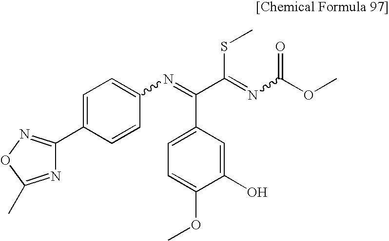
N1=C(C)ON=C1C1=CC=C(N=C(C(=NC(OC)=O)SC)C2=CC=C(OC)C(O)=C2)C=C1
